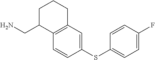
C1=CC(SC2=CC=C(F)C=C2)=CC2=C1C(CN)CCC2
